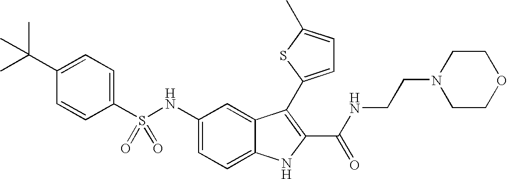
C1(C(C)(C)C)=CC=C(S(NC2=CC=C3C(=C2)C(C2=CC=C(C)S2)=C(C(NCCN2CCOCC2)=O)N3)(=O)=O)C=C1
